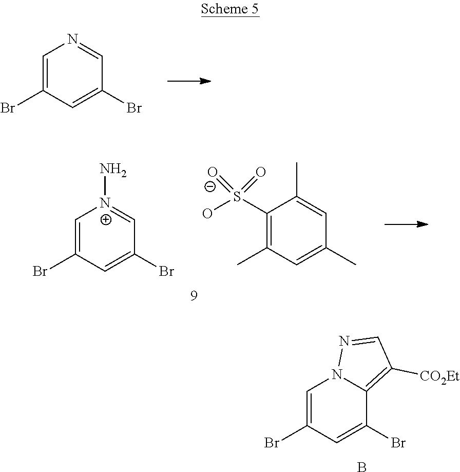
C1=C(Br)C=C(Br)C2=C([CO2Et])C=NN12.B.C1=C(Br)C=C(Br)C=N1.C1=C(Br)C=C(Br)C=[N+]1N.C1(S(=O)(=[O-])O)=C(C)C=C(C)C=C1C
